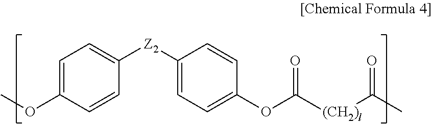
C1=C(OC)C=CC([Z2]C2=CC=C(OC([(CH2)l]C(C)=O)=O)C=C2)=C1
